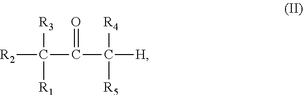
[R2]C(C(C([H])([R4])[R5])=O)([R3])[R1]
